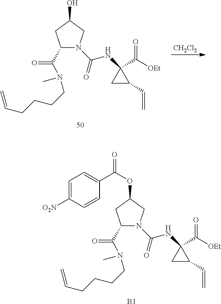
[CH2Cl2].C1(C(N(CCCCC=C)C)=O)N(C(=O)NC2(C([OEt])=O)CC2C=C)CC(O)C1.C1(C(N(CCCCC=C)C)=O)N(C(=O)NC2(C([OEt])=O)CC2C=C)CC(OC(=O)C2=CC=C([O2N])C=C2)C1.[B1]
